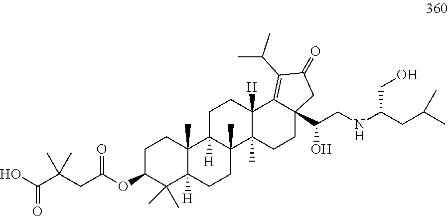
C1C(OC(CC(C(O)=O)(C)C)=O)C(C)(C)C2([H])C(C)(C1)C1([H])C(C)(CC2)C2(C)C([H])(CC1)C1=C(C(C)C)C(=O)CC1(C(CNC(CC(C)C)CO)O)CC2
